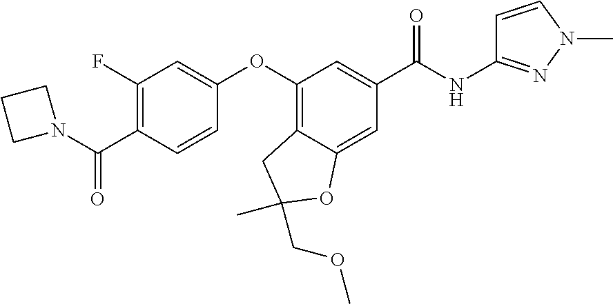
C1(F)=C(C(N2CCC2)=O)C=CC(OC2=C3C(=CC(C(NC4=NN(C)C=C4)=O)=C2)OC(COC)(C)C3)=C1
